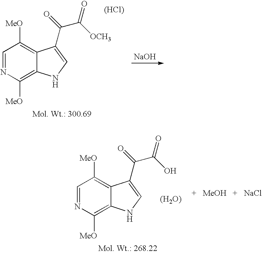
C1=NC([MeO])=C2C(=C1[MeO])C(C(C([OCH3])=O)=O)=CN2.[(HCl)].[NaOH].C1=NC([MeO])=C2C(=C1[MeO])C(C(C(O)=O)=O)=CN2.[(H2O)].[MeOH].[NaCl]
